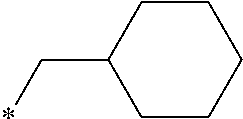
C1CCCCC1C*
